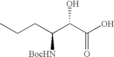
CCCC(C(C(O)=O)O)[BocHN]
